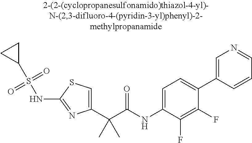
C1(C(C(NC2=CC=C(C3=CN=CC=C3)C(F)=C2F)=O)(C)C)=CSC(NS(C2CC2)(=O)=O)=N1
